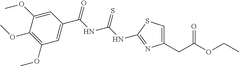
C1(CC(OCC)=O)=CSC(NC(NC(C2=CC(OC)=C(OC)C(OC)=C2)=O)=S)=N1
